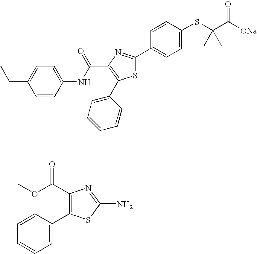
C(C1=CC=C(NC(C2=C(C3=CC=CC=C3)SC(C3=CC=C(SC(C([ONa])=O)(C)C)C=C3)=N2)=O)C=C1)C.C1=C(C2=C(C(OC)=O)N=C(N)S2)C=CC=C1
